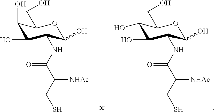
C1(O)C(O)C(NC(C(CS)[NHAc])=O)C(O)OC1CO.C1(O)C(O)C(NC(C(CS)[NHAc])=O)C(O)OC1CO
